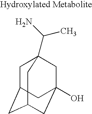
C1C2CC3CC(O)(CC1(C(N)C)C3)C2
